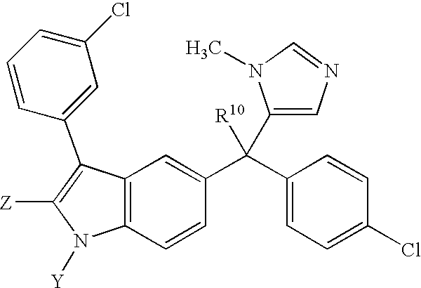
C1=CC(C2=C([Z])N([Y])C3=C2C=C(C(C2=CC=C(Cl)C=C2)([R10])C2=CN=CN2C)C=C3)=CC(Cl)=C1
